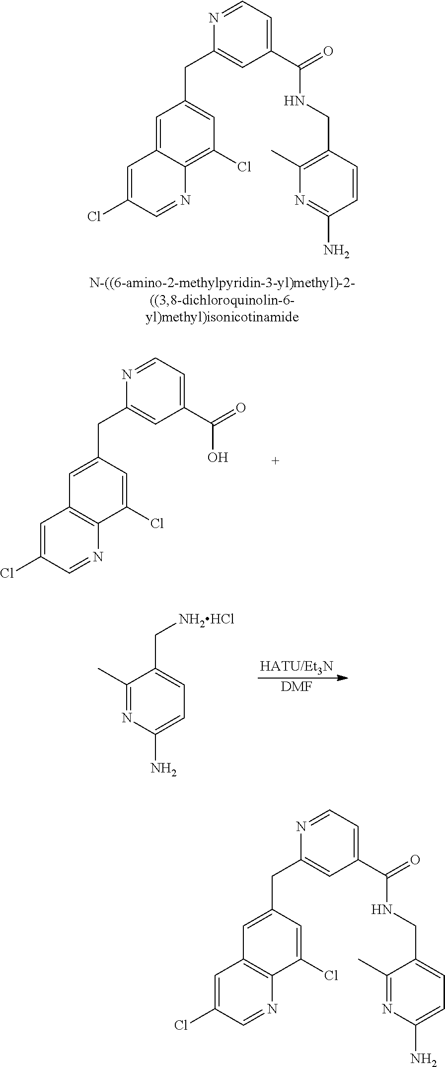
C1=C2C(=C(Cl)C=C1CC1=CC(C(NCC3=C(C)N=C(N)C=C3)=O)=CC=N1)N=CC(Cl)=C2.N1=CC=C(C(O)=O)C=C1CC1=CC2=C(C(Cl)=C1)N=CC(Cl)=C2.[HATU/Et3N].[DMF].C1(C)=NC(N)=CC=C1C[NH2HCl].C1=C(CC2=CC(C(NCC3=CC=C(N)N=C3C)=O)=CC=N2)C=C(Cl)C2=C1C=C(Cl)C=N2
